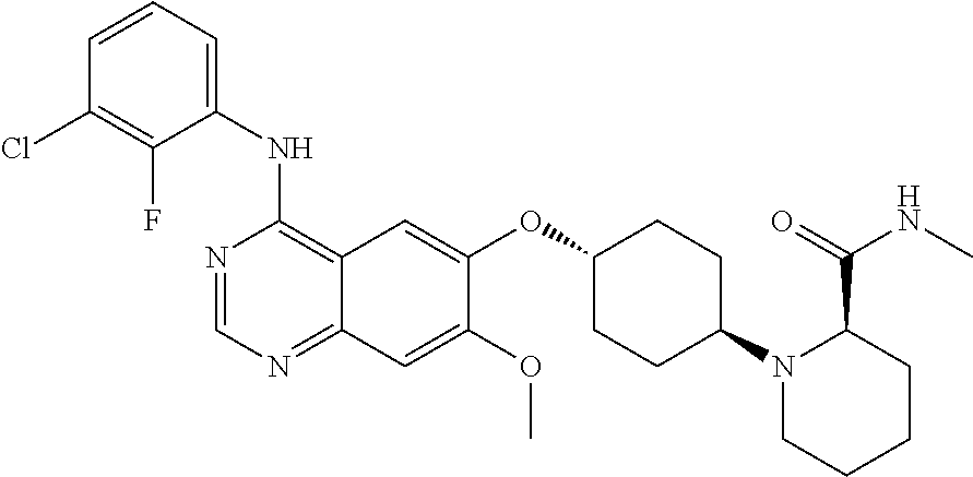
C1(NC2=C3C(=NC=N2)C=C(OC)C(OC2CCC(N4CCCCC4C(=O)NC)CC2)=C3)=CC=CC(Cl)=C1F
